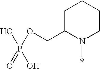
N1(*)CCCCC1COP(O)(O)=O
